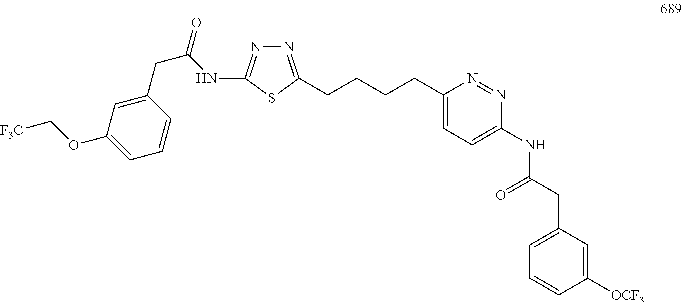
N1=C(CCCCC2=CC=C(NC(CC3=CC=CC([OCF3])=C3)=O)N=N2)SC(NC(CC2=CC(OC[F3C])=CC=C2)=O)=N1
